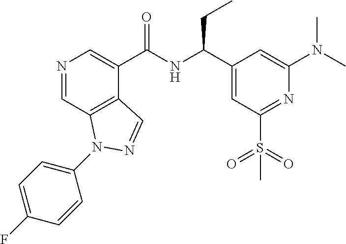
N1=CC2=C(C(C(NC(C3=CC(S(C)(=O)=O)=NC(N(C)C)=C3)CC)=O)=C1)C=NN2C1=CC=C(F)C=C1
